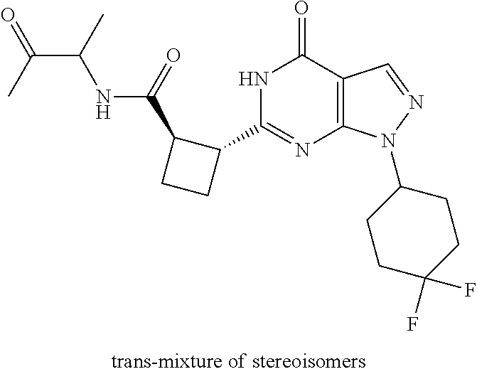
N1C(C2C(C(NC(C(=O)C)C)=O)CC2)=NC2=C(C1=O)C=NN2C1CCC(F)(F)CC1
